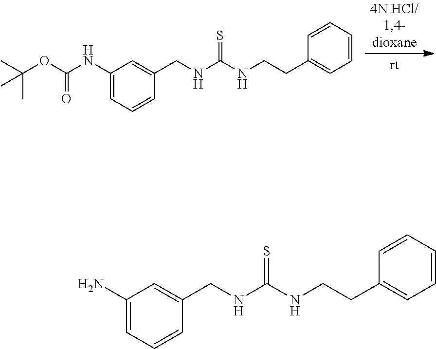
C1(NC(OC(C)(C)C)=O)=CC=CC(CNC(NCCC2=CC=CC=C2)=S)=C1.C1(N)=CC=CC(CNC(NCCC2=CC=CC=C2)=S)=C1
